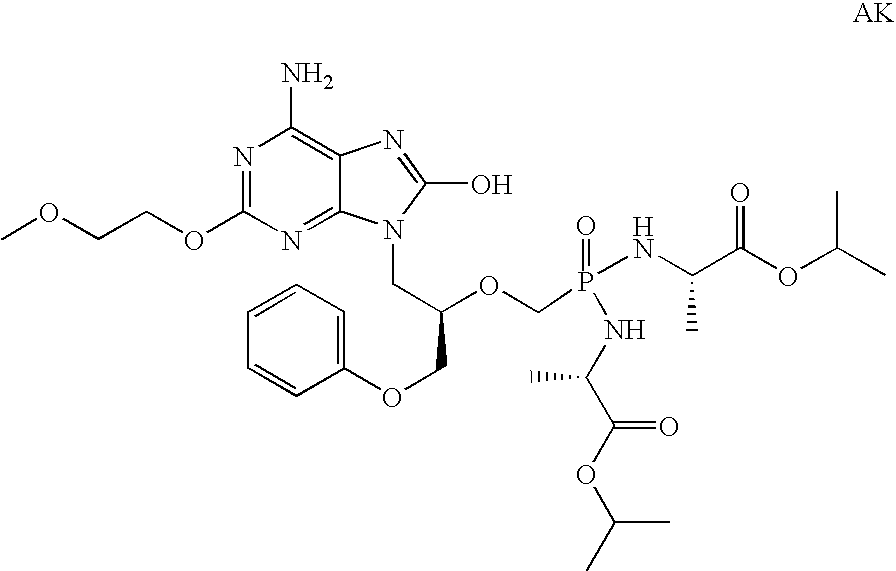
C12=NC(OCCOC)=NC(N)=C1N=C(O)N2CC(OCP(NC(C(OC(C)C)=O)C)(=O)NC(C(OC(C)C)=O)C)COC1=CC=CC=C1
